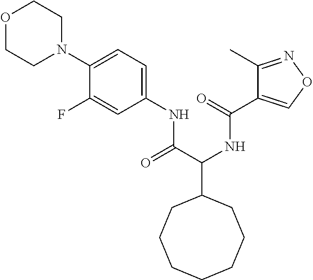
C(C1CCCCCCC1)(C(NC1=CC=C(N2CCOCC2)C(F)=C1)=O)NC(=O)C1=CON=C1C
